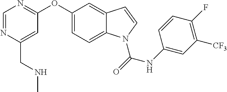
C(C1=CC(OC2=CC=C3C(=C2)C=CN3C(NC2=CC([CF3])=C(F)C=C2)=O)=NC=N1)NC
